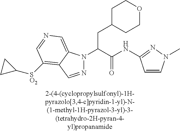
C1C(CC(N2N=CC3=C([SO2]C4CC4)C=NC=C23)C(NC2=NN(C)C=C2)=O)CCOC1
